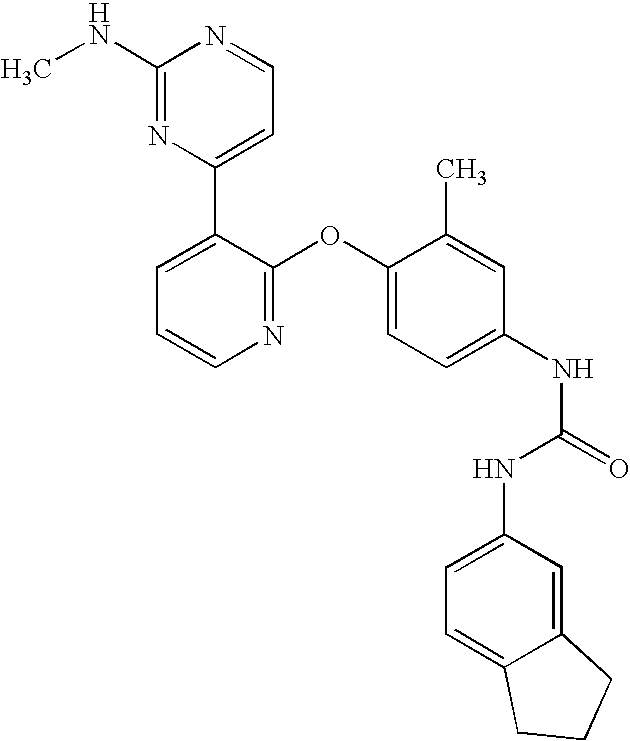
C1(NC)=NC(C2=CC=CN=C2OC2=CC=C(NC(=O)NC3=CC=C4C(=C3)CCC4)C=C2C)=CC=N1
